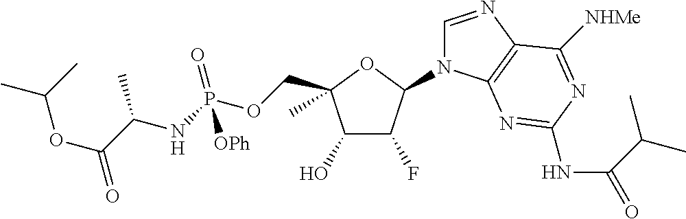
C1(O)C(F)C(N2C=NC3=C2N=C(NC(C(C)C)=O)N=C3[NHMe])OC1(COP(NC(C(OC(C)C)=O)C)(=O)[OPh])C
